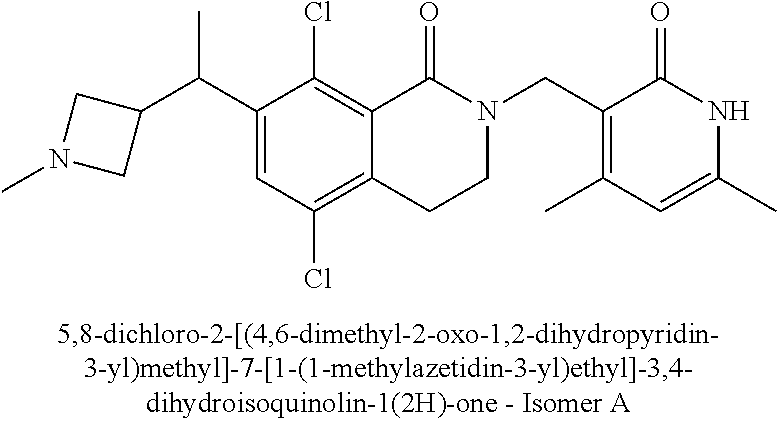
C1(C(C2=CC(Cl)=C3C(=C2Cl)C(=O)N(CC2=C(C)C=C(C)NC2=O)CC3)C)CN(C)C1
